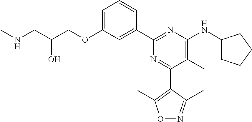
C1=C(OCC(CNC)O)C=C(C2=NC(NC3CCCC3)=C(C)C(C3=C(C)ON=C3C)=N2)C=C1
